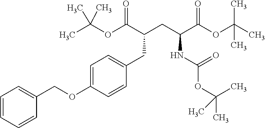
C(OC(C(CC(C(OC(C)(C)C)=O)NC(OC(C)(C)C)=O)CC1=CC=C(OCC2=CC=CC=C2)C=C1)=O)(C)(C)C
